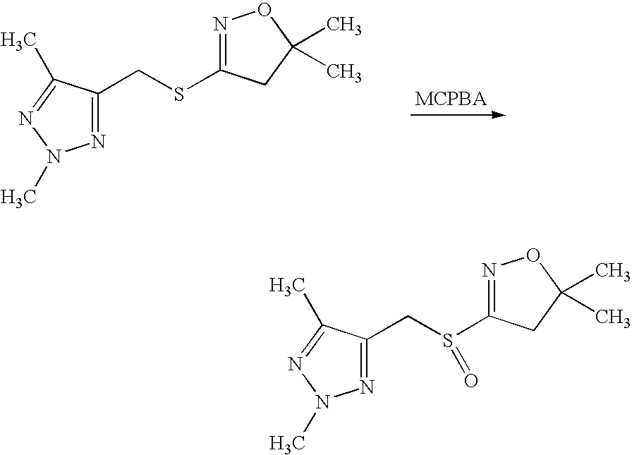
C1(CSC2=NOC(C)(C)C2)=NN(C)N=C1C.C1(CS(C2=NOC(C)(C)C2)=O)=NN(C)N=C1C
